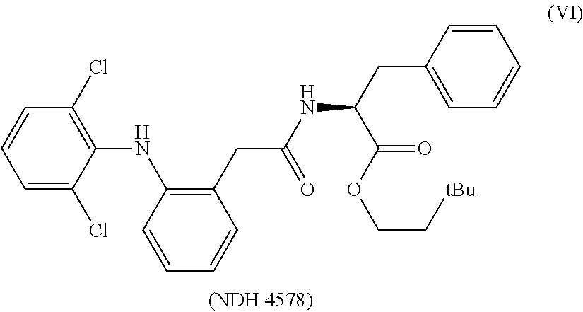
C1(Cl)=C(NC2=C(CC(NC(CC3=CC=CC=C3)C(OCC[tBu])=O)=O)C=CC=C2)C(Cl)=CC=C1
